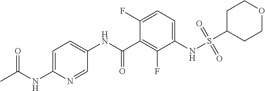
S(NC1=CC=C(F)C(C(NC2=CC=C(NC(C)=O)N=C2)=O)=C1F)(=O)(=O)C1CCOCC1
